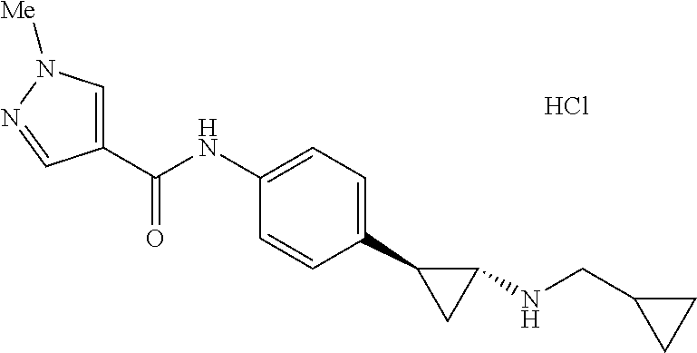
C1(C(NC2=CC=C(C3CC3NCC3CC3)C=C2)=O)=CN([Me])N=C1.Cl
